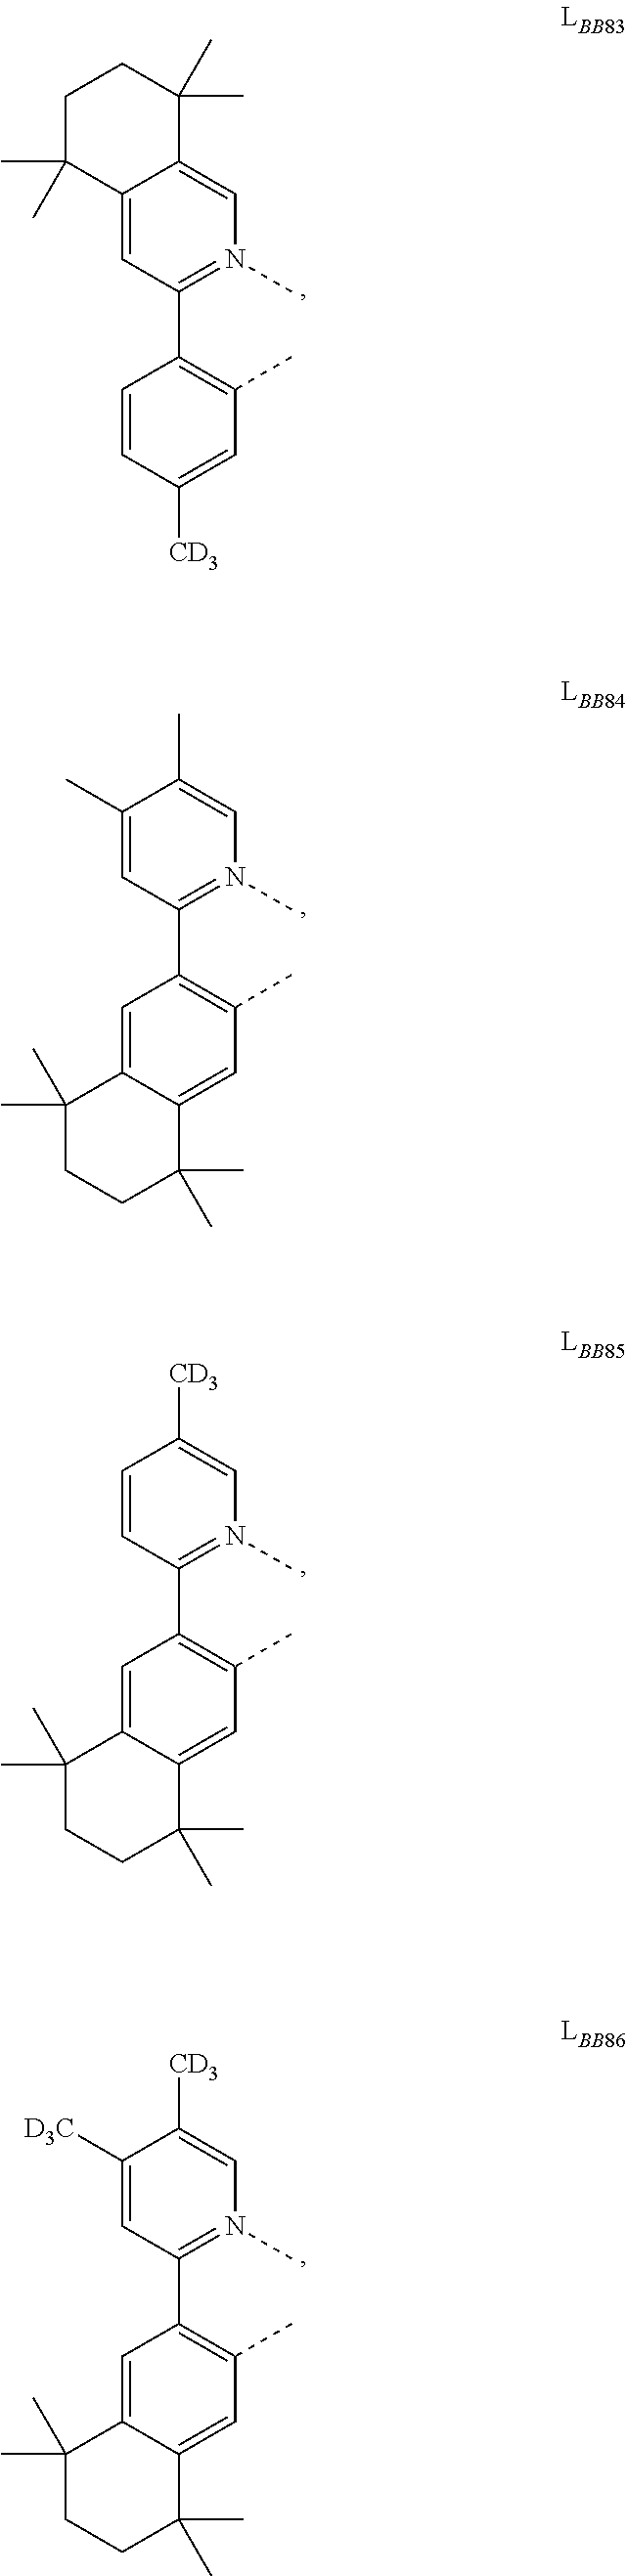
C12=CC(C3=C(C)C=C([CD3])C=C3)=N(C)C=C1C(C)(C)CCC2(C)C.C1(C)=CC(C2=C(C)C=C3C(=C2)C(C)(C)CCC3(C)C)=N(C)C=C1C.C1=CC(C2=C(C)C=C3C(=C2)C(C)(C)CCC3(C)C)=N(C)C=C1[CD3].C1([D3C])=CC(C2=C(C)C=C3C(=C2)C(C)(C)CCC3(C)C)=N(C)C=C1[CD3]
